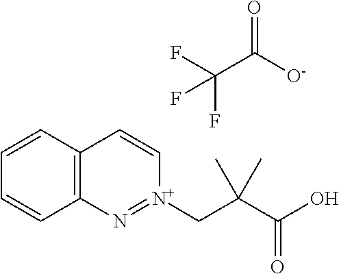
C1=CC=CC2=C1C=C[N+](CC(C(O)=O)(C)C)=N2.C(C([O-])=O)(F)(F)F
